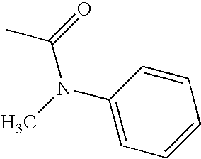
CC(=O)N(C)C1=CC=CC=C1
